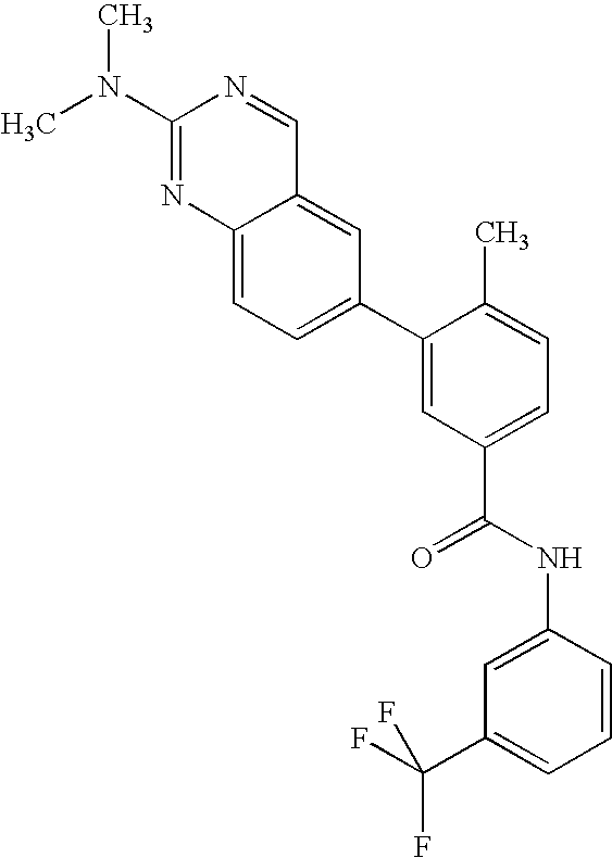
C12=CC(C3=CC(C(=O)NC4=CC(C(F)(F)F)=CC=C4)=CC=C3C)=CC=C1N=C(N(C)C)N=C2
